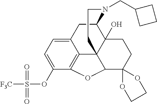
C12CC3=CC=C(OS([F3C])(=O)=O)C4=C3C3(C1(O)CCC1(C3O4)OCCO1)CCN2CC1CCC1
